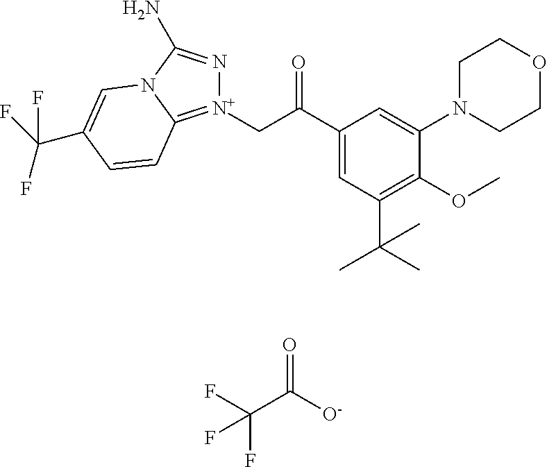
C1(OC)=C(C(C)(C)C)C=C(C(C[N+]2=C3N(C(N)=N2)C=C(C(F)(F)F)C=C3)=O)C=C1N1CCOCC1.FC(C([O-])=O)(F)F
